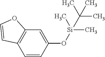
C1=CC(O[Si](C)(C)C(C)(C)C)=CC2=C1C=CO2
